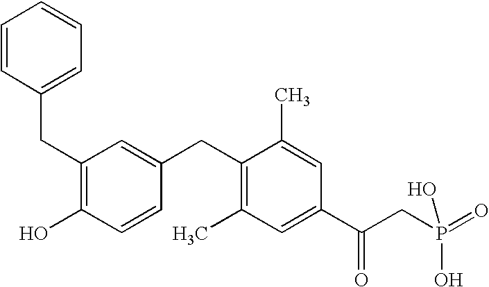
C1(CC2=CC=CC=C2)=C(O)C=CC(CC2=C(C)C=C(C(CP(=O)(O)O)=O)C=C2C)=C1
